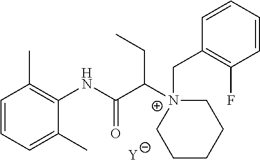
[Y].C1=CC=C(C)C(NC(C([N+]2(CC3=C(F)C=CC=C3)CCCCC2)CC)=O)=C1C
